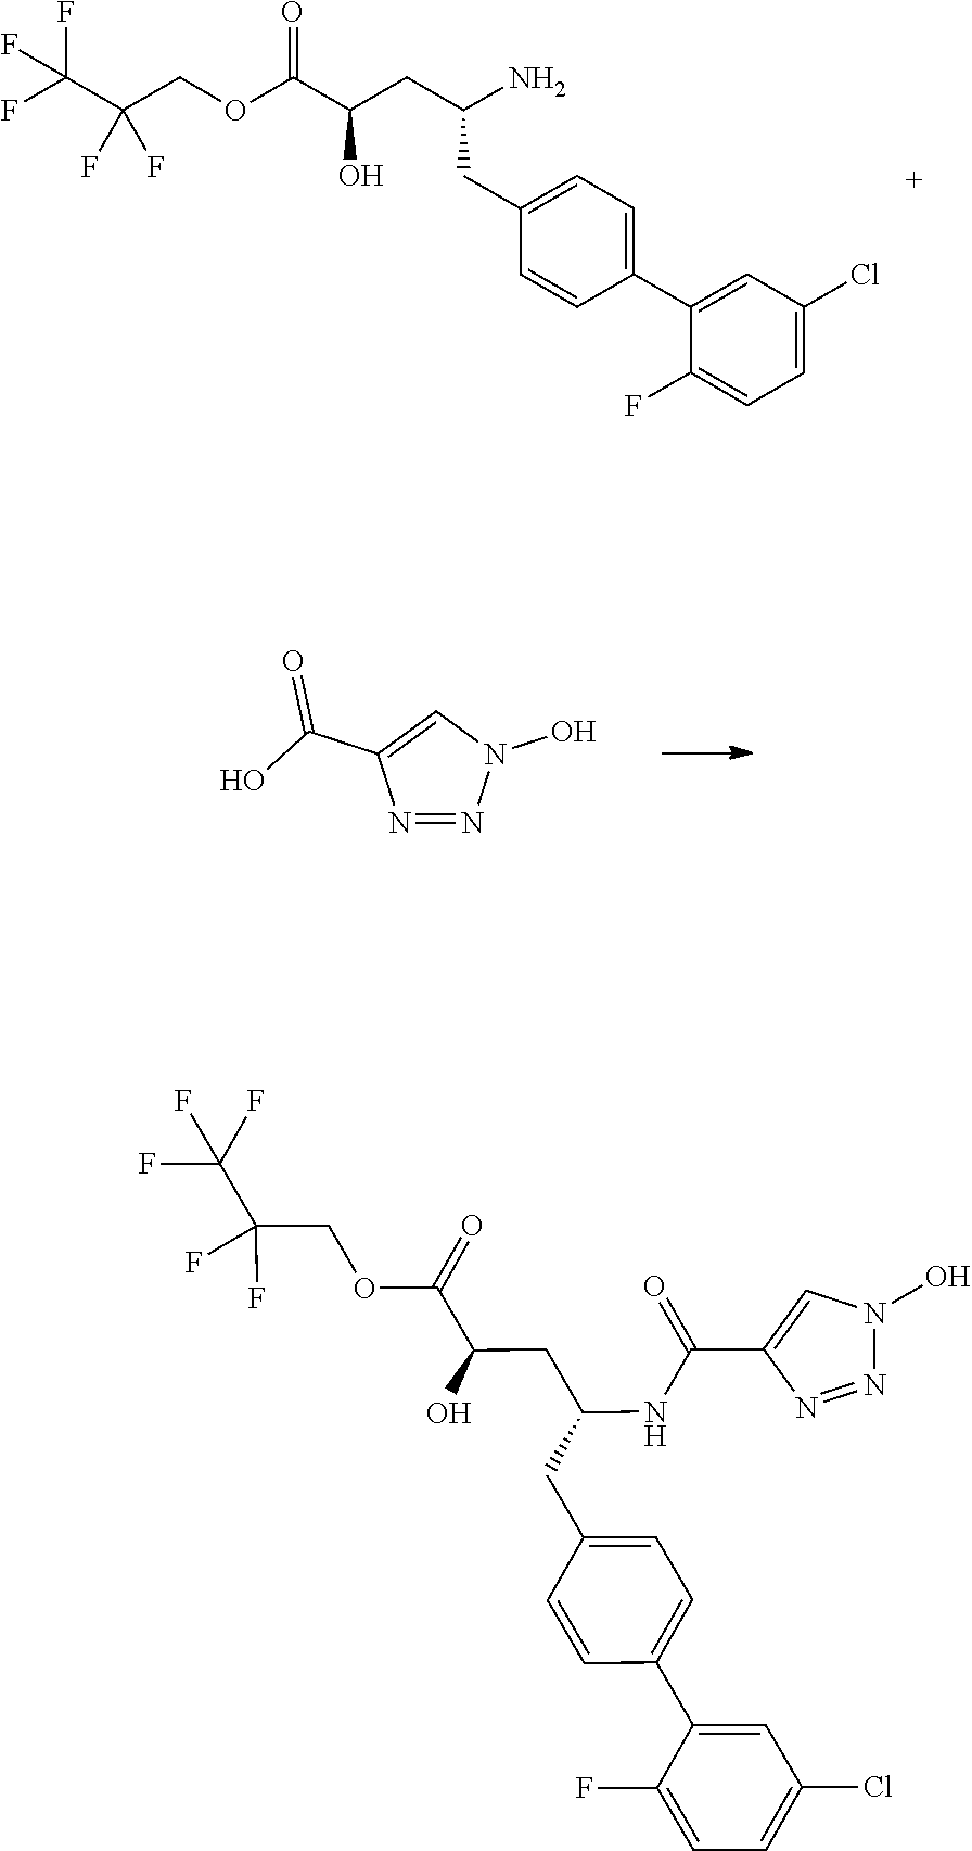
O(C(C(CC(CC1=CC=C(C2=CC(Cl)=CC=C2F)C=C1)N)O)=O)CC(C(F)(F)F)(F)F.N1=NN(O)C=C1C(=O)O.O(C(C(CC(CC1=CC=C(C2=CC(Cl)=CC=C2F)C=C1)NC(C1=CN(O)N=N1)=O)O)=O)CC(C(F)(F)F)(F)F
